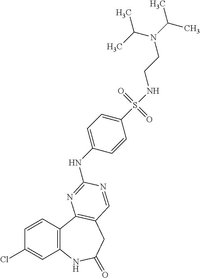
C1=CC2=C(C=C1Cl)NC(=O)CC1=C2N=C(NC2=CC=C(S(NCCN(C(C)C)C(C)C)(=O)=O)C=C2)N=C1
